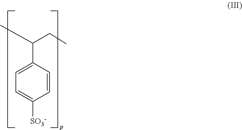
CC(CC)C1=CC=C([SO3-])C=C1
